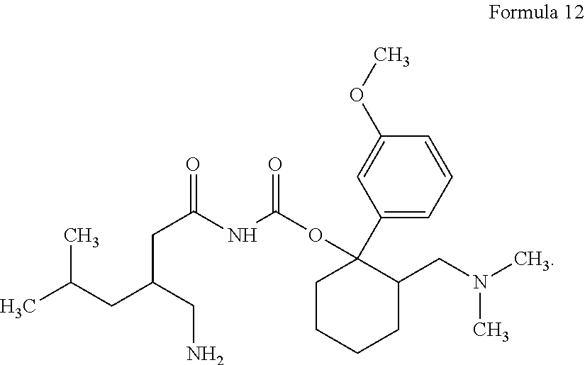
C1CCCC(CN(C)C)C1(C1=CC=CC(OC)=C1)OC(NC(CC(CC(C)C)CN)=O)=O
